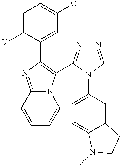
C12=NC(C3=CC(Cl)=CC=C3Cl)=C(C3=NN=CN3C3=CC=C4C(=C3)CCN4C)N1C=CC=C2
